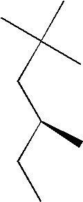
C(C)C(CC(C)(C)C)C
